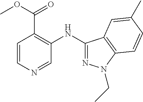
CCN1N=C(NC2=C(C(OC)=O)C=CN=C2)C2=C1C=CC(C)=C2
